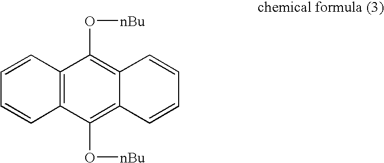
C12=C(C=CC=C1)C(O[nBu])=C1C(=C2O[nBu])C=CC=C1
